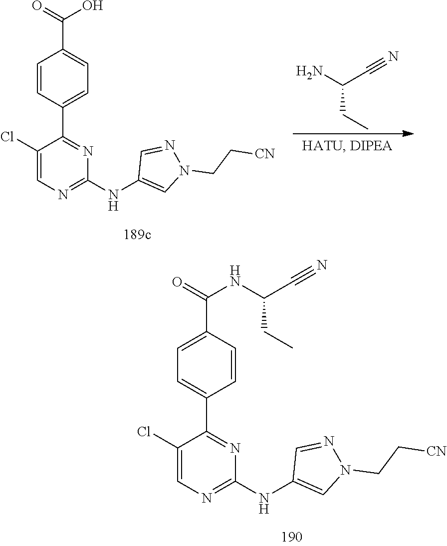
C(C1=CC=C(C2=NC(NC3=CN(CC[CN])N=C3)=NC=C2Cl)C=C1)(=O)O.NC(C#N)CC.C(C1=CC=C(C2=NC(NC3=CN(CC[CN])N=C3)=NC=C2Cl)C=C1)(=O)NC(CC)C#N
